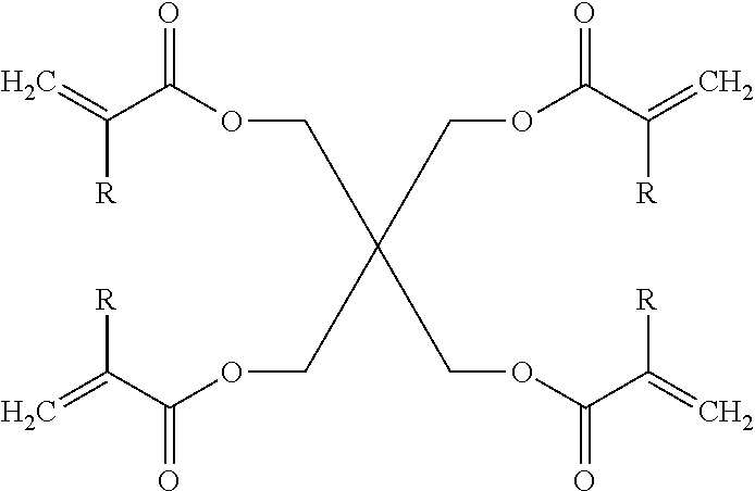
C([R])(=C)C(OCC(COC(C([R])=C)=O)(COC(C(=C)[R])=O)COC(C(=C)[R])=O)=O
